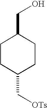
C1CC(C[OTs])CCC1CO
